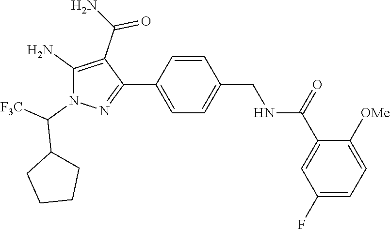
C1=CC(CNC(C2=CC(F)=CC=C2[OMe])=O)=CC=C1C1=NN(C([F3C])C2CCCC2)C(N)=C1C(N)=O
